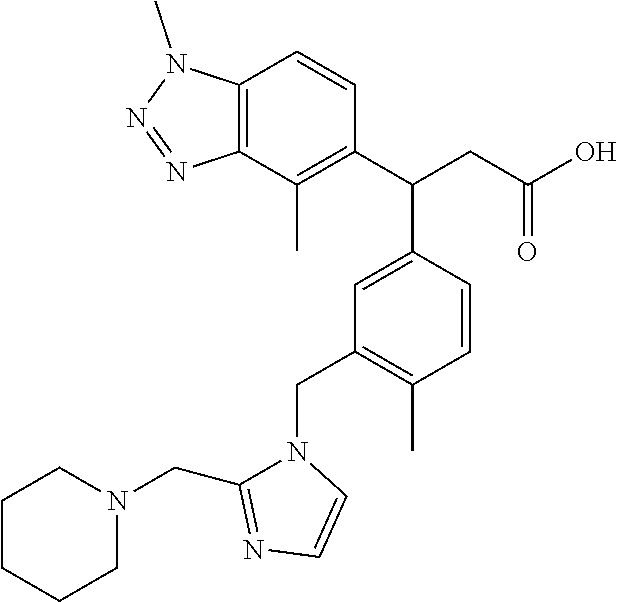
C12=C(C(C)=C(C(C3=CC(CN4C=CN=C4CN4CCCCC4)=C(C)C=C3)CC(O)=O)C=C1)N=NN2C
